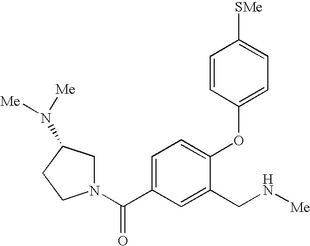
C1=C(C(=O)N2CC(N([Me])[Me])CC2)C=C(CN[Me])C(OC2=CC=C([SMe])C=C2)=C1
